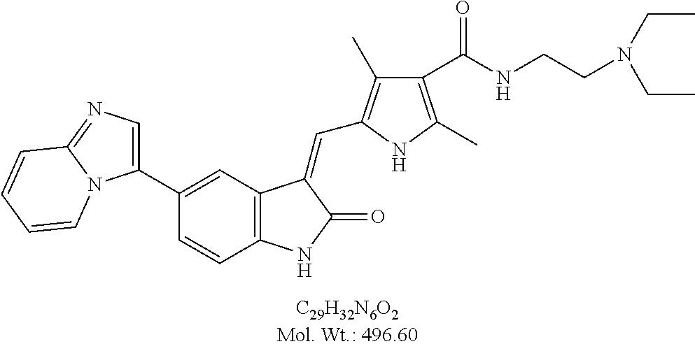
C1(C2=CC3=C(C=C2)NC(=O)C3=CC2=C(C)C(C(NCCN(CC)CC)=O)=C(C)N2)=CN=C2N1C=CC=C2
